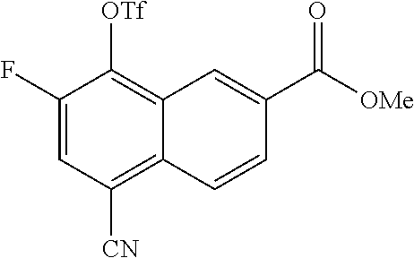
C1(F)=CC([CN])=C2C(=C1[OTf])C=C(C([OMe])=O)C=C2
